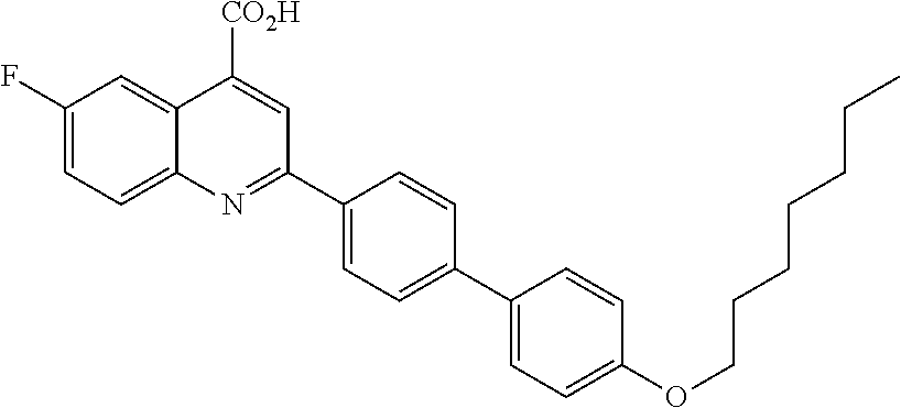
C1(F)=CC=C2C(=C1)C([CO2H])=CC(C1=CC=C(C3=CC=C(OCCCCCCC)C=C3)C=C1)=N2
